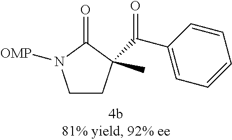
C1CC(C(C2=CC=CC=C2)=O)(C)C(=O)N1[OMP]
